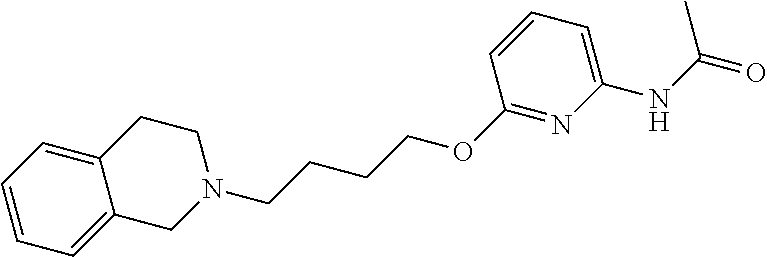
C1N(CCCCOC2=NC(NC(C)=O)=CC=C2)CCC2=CC=CC=C12
